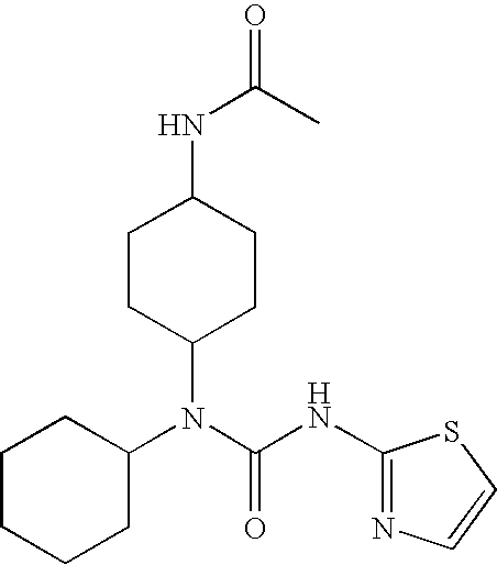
C1CC(N(C2CCCCC2)C(=O)NC2=NC=CS2)CCC1NC(=O)C
